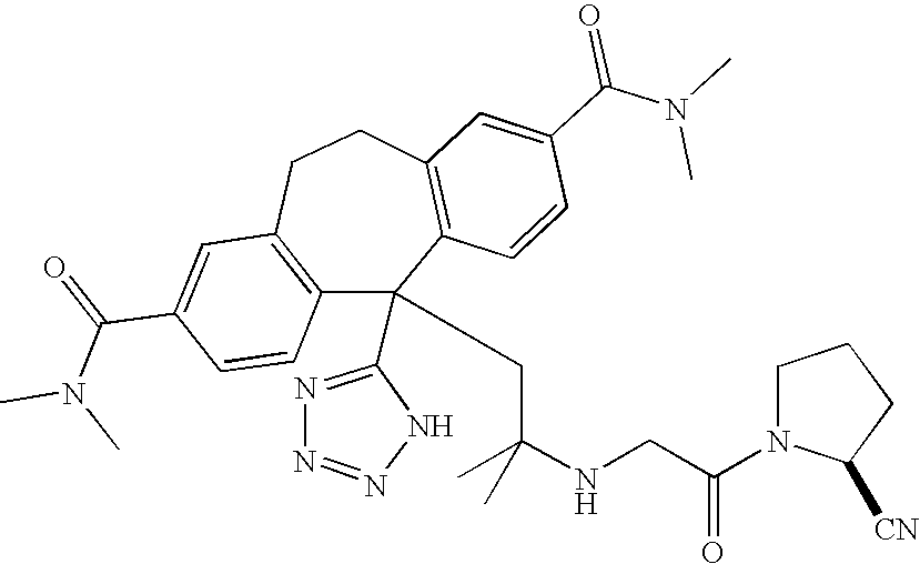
C1(C(=O)N(C)C)=CC2=C(C=C1)C(C1=NN=NN1)(CC(NCC(N1C([CN])CCC1)=O)(C)C)C1=C(CC2)C=C(C(N(C)C)=O)C=C1
